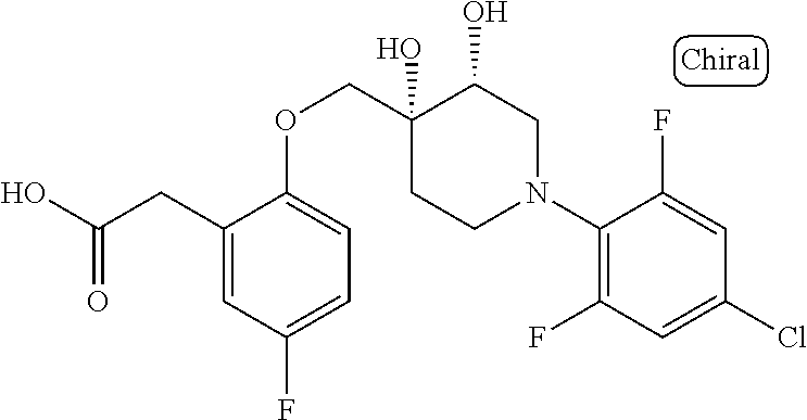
C(CC1=CC(F)=CC=C1OCC1(O)C(O)CN(C2=C(F)C=C(Cl)C=C2F)CC1)(O)=O
